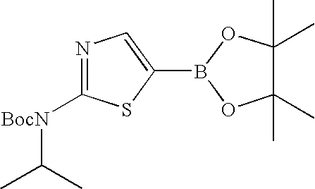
N1=C([BocN]C(C)C)SC(B2OC(C)(C)C(C)(C)O2)=C1
